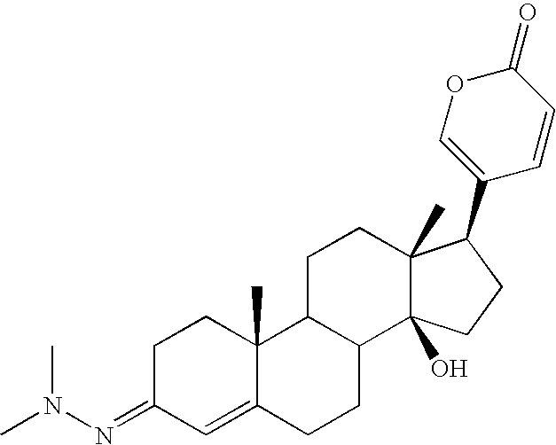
C1CC(=NN(C)C)C=C2C1(C)C1C(CC2)C2(O)C(C)(CC1)C(C1=COC(=O)C=C1)CC2
